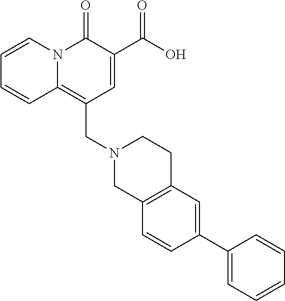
C1=CN2C(=C(CN3CC4=C(CC3)C=C(C3=CC=CC=C3)C=C4)C=C(C(O)=O)C2=O)C=C1
